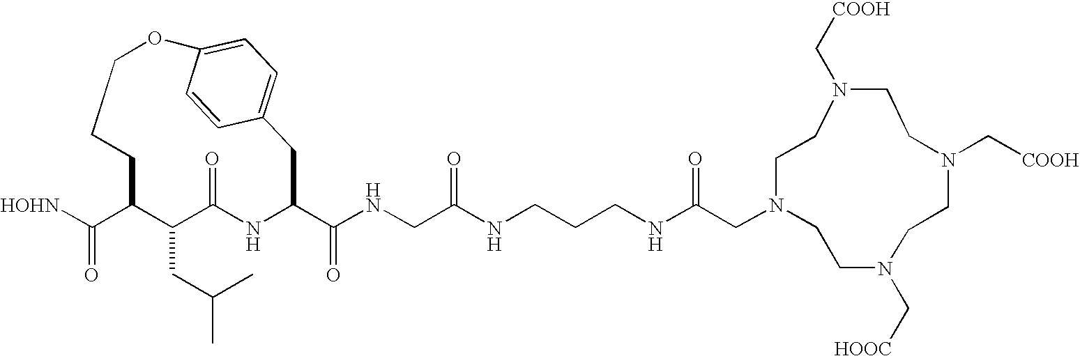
[HOHN]C(C1C(CC(C)C)C(=O)NC(C(NCC(NCCCNC(CN2CCN(C[COOH])CCN(C[COOH])CCN(C[HOOC])CC2)=O)=O)=O)CC2=CC=C(OCCC1)C=C2)=O
